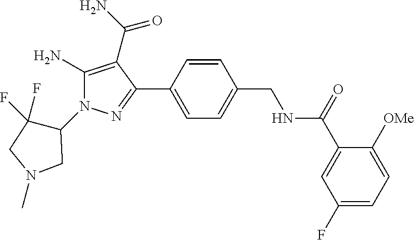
C1=CC(C2=NN(C3C(F)(F)CN(C)C3)C(N)=C2C(N)=O)=CC=C1CNC(C1=CC(F)=CC=C1[OMe])=O
